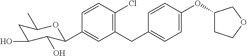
C1(CC2=CC=C(OC3CCOC3)C=C2)=C(Cl)C=CC(C2C(O)C(O)CC(C)O2)=C1
